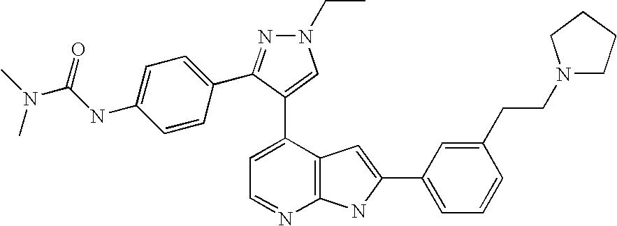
C1=C(C2=CN(CC)N=C2C2=CC=C(NC(N(C)C)=O)C=C2)C2=C(N=C1)NC(C1=CC=CC(CCN3CCCC3)=C1)=C2
